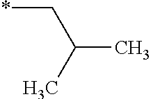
C(C*)(C)C
